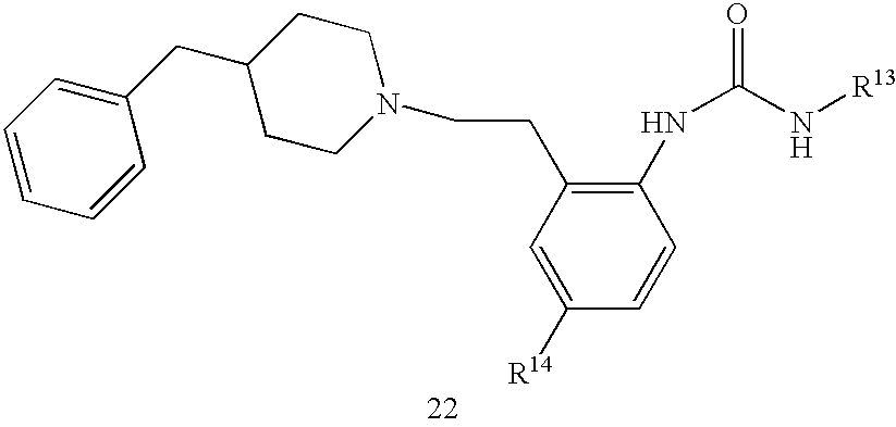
C1=CC=CC(CC2CCN(CCC3=C(NC(=O)N[R13])C=CC([R14])=C3)CC2)=C1
